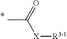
CC([X][R3-1])=O
